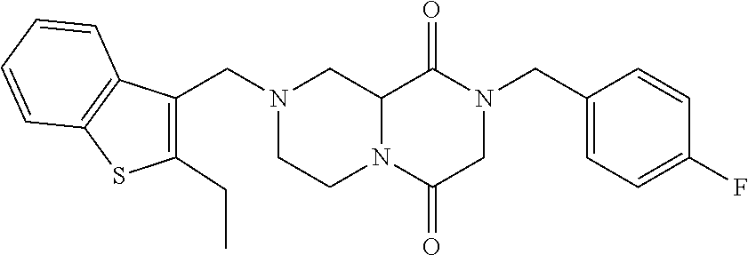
C12N(C(=O)CN(CC3=CC=C(F)C=C3)C1=O)CCN(CC1=C(CC)SC3=C1C=CC=C3)C2
